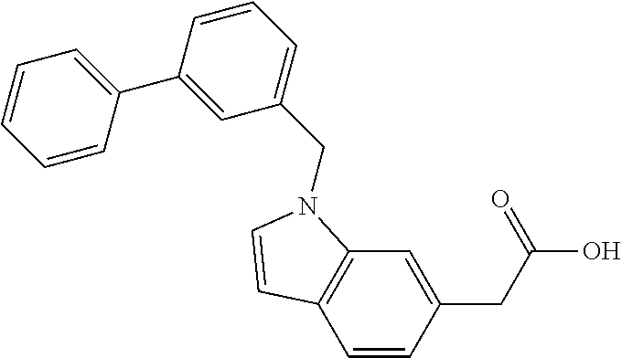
C1=CC(CC(O)=O)=CC2=C1C=CN2CC1=CC=CC(C2=CC=CC=C2)=C1
